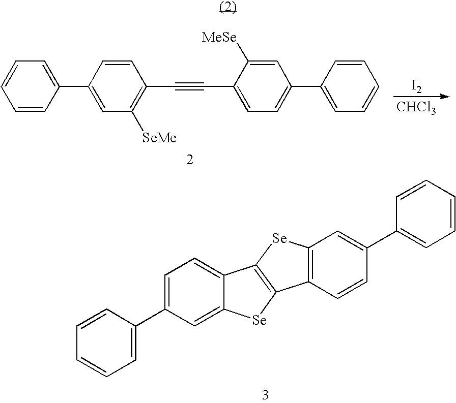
[CHCl3].[I2].C1=CC(C2=CC([SeMe])=C(C#CC3=CC=C(C4=CC=CC=C4)C=C3[MeSe])C=C2)=CC=C1.C12=CC=C(C3=CC=CC=C3)C=C1[Se]C1=C2[Se]C2=C1C=CC(C1=CC=CC=C1)=C2
